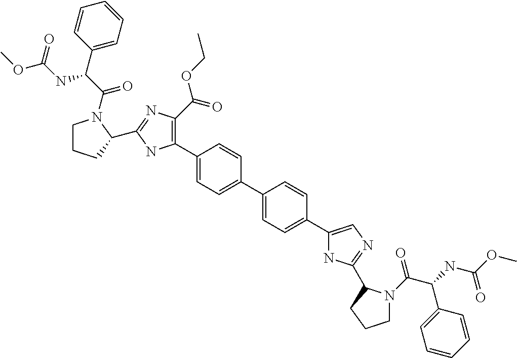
C1CCC(C2=NC(C(=O)OCC)=C(C3=CC=C(C4=CC=C(C5=CN=C(C6N(C(C(NC(OC)=O)C7=CC=CC=C7)=O)CCC6)N5)C=C4)C=C3)N2)N1C(C(C1=CC=CC=C1)NC(OC)=O)=O
